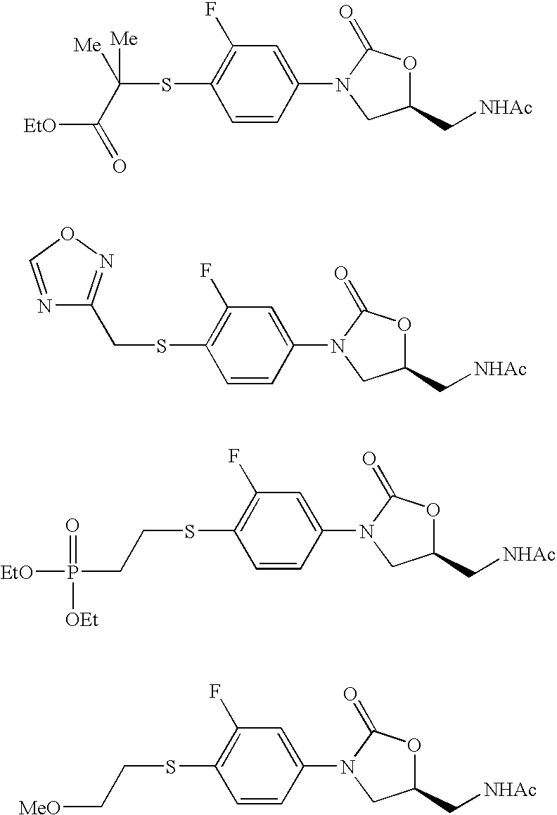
S(C1=C(F)C=C(N2CC(C[NHAc])OC2=O)C=C1)C(C([EtO])=O)([Me])[Me].S(C1=C(F)C=C(N2CC(C[NHAc])OC2=O)C=C1)CC1=NOC=N1.S(C1=C(F)C=C(N2CC(C[NHAc])OC2=O)C=C1)CCP([EtO])(=O)[OEt].S(C1=C(F)C=C(N2CC(C[NHAc])OC2=O)C=C1)CC[MeO]
